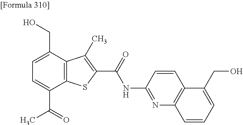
C1=C(C(=O)C)C2=C(C(CO)=C1)C(C)=C(C(=O)NC1=NC3=C(C=C1)C(CO)=CC=C3)S2
